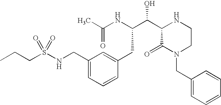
CC(NC(C(C1NCCN(CC2=CC=CC=C2)C1=O)O)CC1=CC(CNS(CCC)(=O)=O)=CC=C1)=O
